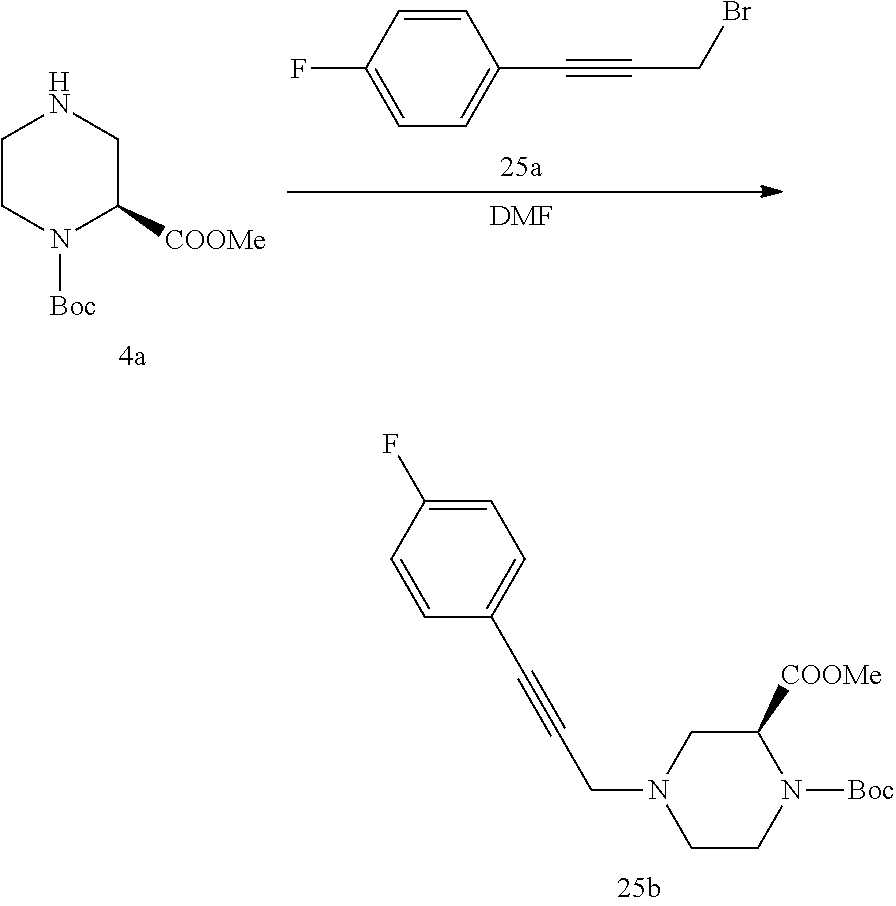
C1CN([Boc])C([COOMe])CN1.C(#CCBr)C1=CC=C(F)C=C1.[DMF].C1=C(F)C=CC(C#CCN2CCN([Boc])C([COOMe])C2)=C1
